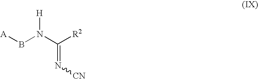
[A]BN(C([R2])=N[CN])[H]
